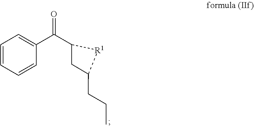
C1C(CCC)[R1]C1C(C1=CC=CC=C1)=O
